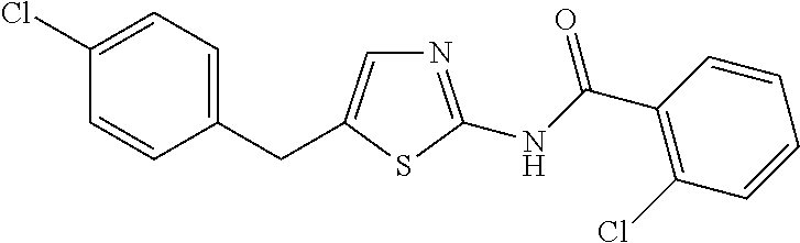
C1(CC2=CN=C(NC(C3=C(Cl)C=CC=C3)=O)S2)=CC=C(Cl)C=C1
